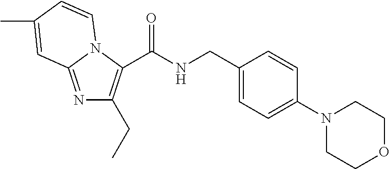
C(NCC1=CC=C(N2CCOCC2)C=C1)(=O)C1=C(CC)N=C2N1C=CC(C)=C2
